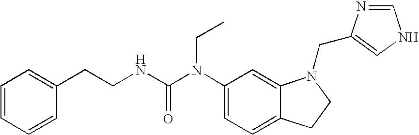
C1(N(C(NCCC2=CC=CC=C2)=O)CC)=CC=C2C(=C1)N(CC1=CNC=N1)CC2
